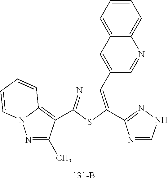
C1(C2=CC3=CC=CC=C3N=C2)=C(C2=NNC=N2)SC(C2=C3N(N=C2C)C=CC=C3)=N1
